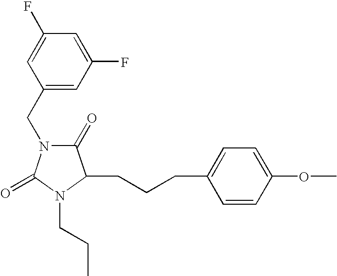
C1(CN2C(=O)C(CCCC3=CC=C(OC)C=C3)N(CCC)C2=O)=CC(F)=CC(F)=C1
